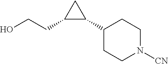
OCCC1C(C2CCN([CN])CC2)C1
